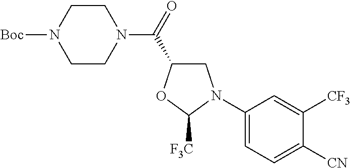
C1(N2CC(C(=O)N3CCN([Boc])CC3)OC2[F3C])=CC=C([CN])C([CF3])=C1
